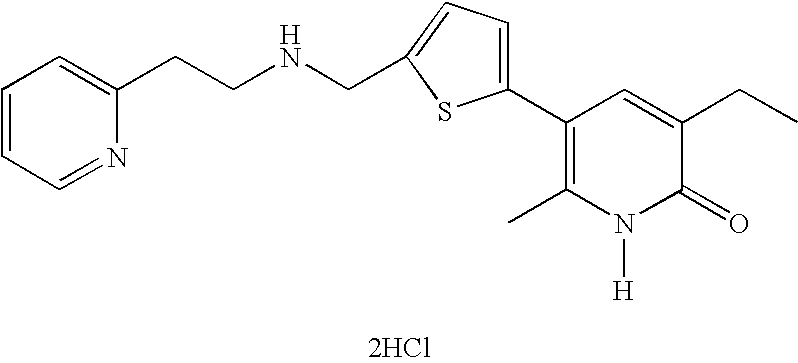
[2HCl].C1(C2=CC=C(CNCCC3=CC=CC=N3)S2)=C(C)N([H])C(=O)C(CC)=C1
